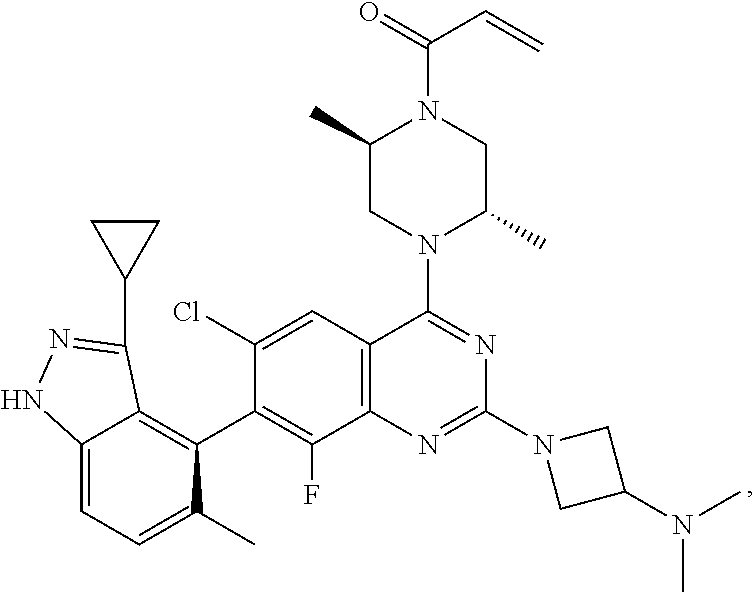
N(C)(C1CN(C2=NC3=C(C(N4CC(C)N(C(C=C)=O)CC4C)=N2)C=C(Cl)C(C2=C4C(=CC=C2C)NN=C4C2CC2)=C3F)C1)C
